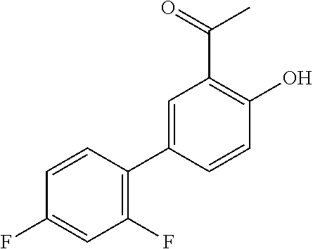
C1(F)=C(C2=CC(C(=O)C)=C(O)C=C2)C=CC(F)=C1
